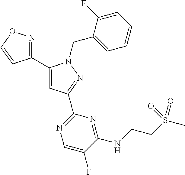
C1(C2=NOC=C2)=CC(C2=NC=C(F)C(NCCS(C)(=O)=O)=N2)=NN1CC1=CC=CC=C1F
